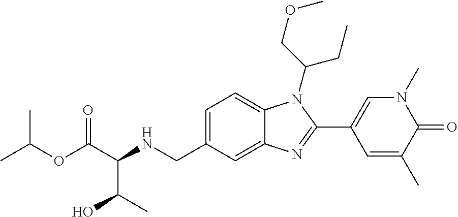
C(OC(C(NCC1=CC=C2C(=C1)N=C(C1=CN(C)C(=O)C(C)=C1)N2C(COC)CC)C(O)C)=O)(C)C
